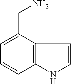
C12=C(C(CN)=CC=C1)C=CN2
